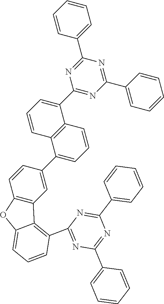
C1(C2=CC3=C(C=C2)OC2=CC=CC(C4=NC(C5=CC=CC=C5)=NC(C5=CC=CC=C5)=N4)=C32)=CC=CC2=C1C=CC=C2C1=NC(C2=CC=CC=C2)=NC(C2=CC=CC=C2)=N1
